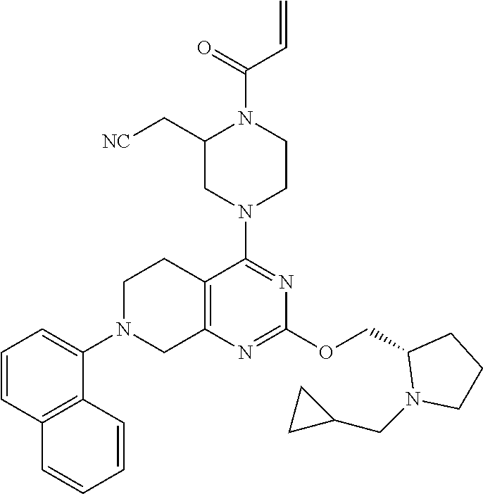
C12=C(N=C(OCC3N(CC4CC4)CCC3)N=C1N1CCN(C(=O)C=C)C(C[NC])C1)CN(C1=CC=CC3=C1C=CC=C3)CC2
